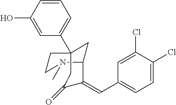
C1=C(O)C=CC=C1C12CCN(C)C(C1)C(=CC1=CC=C(Cl)C(Cl)=C1)C(=O)C2
